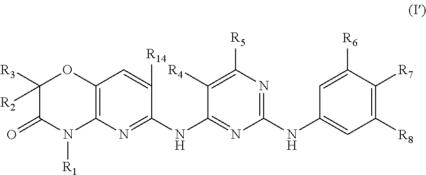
C1([R3])([R2])C(=O)N([R1])C2=C(O1)C=C([R14])C(NC1=NC(NC3=CC([R8])=C([R7])C([R6])=C3)=NC([R5])=C1[R4])=N2
